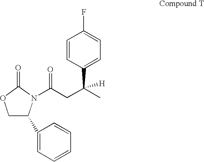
C1C(C2=CC=CC=C2)N(C(CC(C)([H])C2=CC=C(F)C=C2)=O)C(=O)O1
